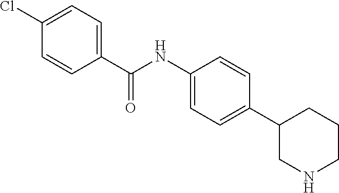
C1(NC(C2=CC=C(Cl)C=C2)=O)=CC=C(C2CNCCC2)C=C1
